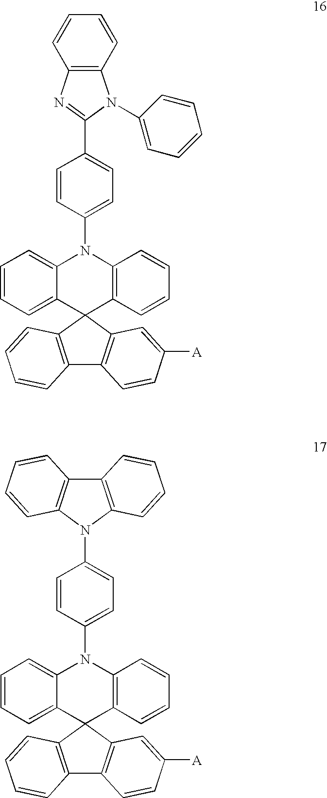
C1=CC=C2C(=C1)N(C1=CC=C(C3=NC4=C(N3C3=CC=CC=C3)C=CC=C4)C=C1)C1=C(C23C2=C(C4=C3C=C([A])C=C4)C=CC=C2)C=CC=C1.C1=CC=C2C(=C1)N(C1=CC=C(N3C4=C(C5=C3C=CC=C5)C=CC=C4)C=C1)C1=C(C23C2=C(C4=C3C=C([A])C=C4)C=CC=C2)C=CC=C1
